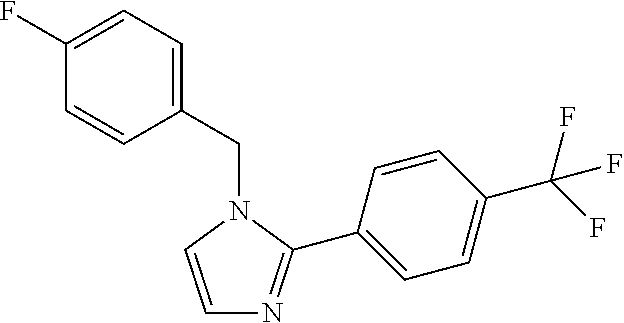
C1=CN(CC2=CC=C(F)C=C2)C(C2=CC=C(C(F)(F)F)C=C2)=N1
